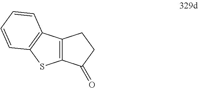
C12=C(C3=C(S1)C=CC=C3)CCC2=O
